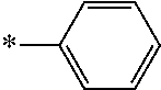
C1=C(*)C=CC=C1
